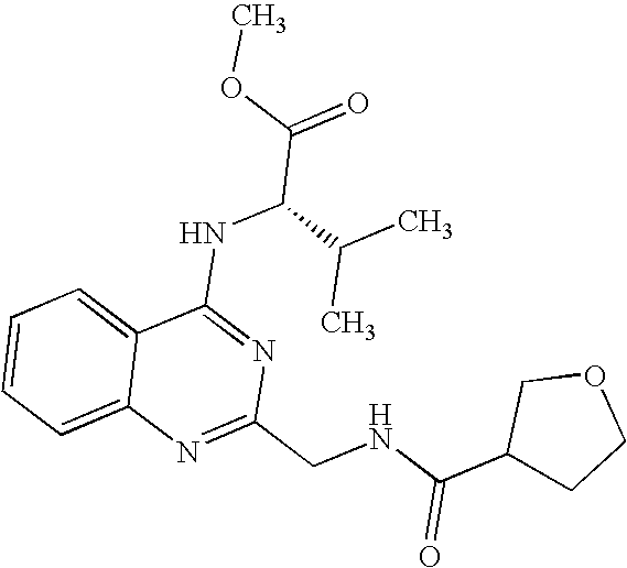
C12=CC=CC=C1N=C(CNC(C1CCOC1)=O)N=C2NC(C(=O)OC)C(C)C
